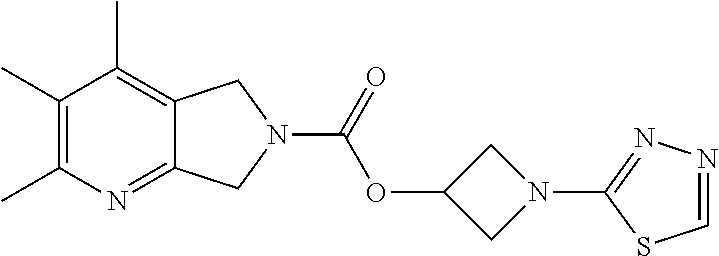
C1(C)=C(C)N=C2C(=C1C)CN(C(=O)OC1CN(C3=NN=CS3)C1)C2
